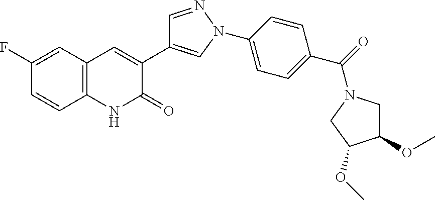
C12=C(C=C(F)C=C1)C=C(C1=CN(C3=CC=C(C(=O)N4CC(OC)C(OC)C4)C=C3)N=C1)C(=O)N2
